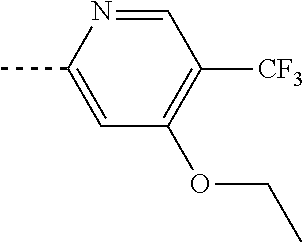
CC1=CC(OCC)=C([CF3])C=N1
